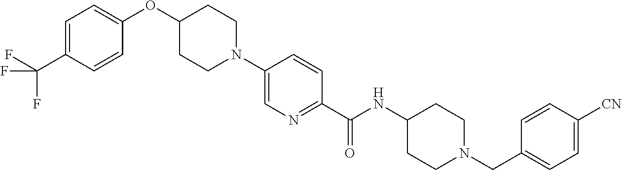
C1(OC2=CC=C(C(F)(F)F)C=C2)CCN(C2=CN=C(C(NC3CCN(CC4=CC=C([CN])C=C4)CC3)=O)C=C2)CC1
